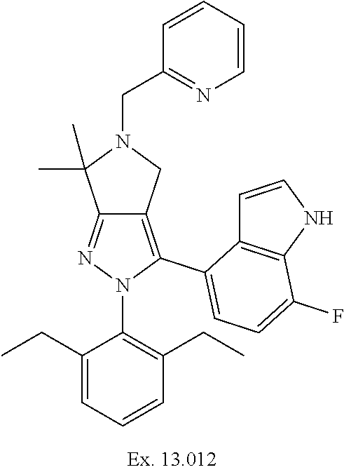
C12=NN(C3=C(CC)C=CC=C3CC)C(C3=CC=C(F)C4=C3C=CN4)=C1CN(CC1=NC=CC=C1)C2(C)C
